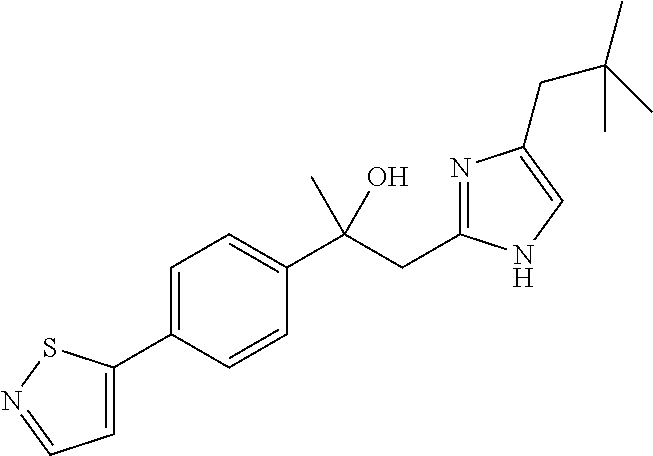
C1=C(C2=CC=NS2)C=CC(C(CC2=NC(CC(C)(C)C)=CN2)(O)C)=C1
